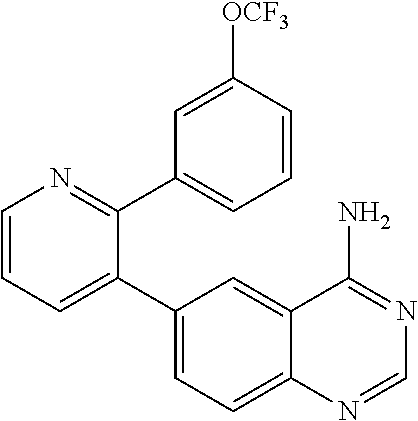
C1=CC=C(C2=CC=C3C(=C2)C(N)=NC=N3)C(C2=CC=CC([OCF3])=C2)=N1
